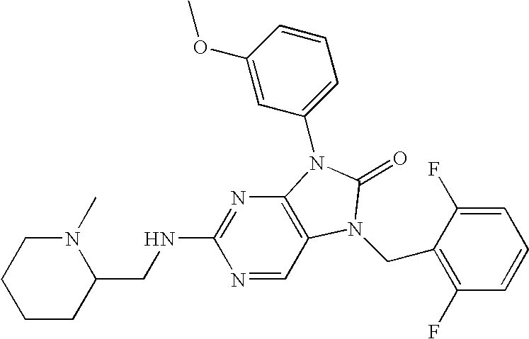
C1CC(CNC2=NC3=C(C=N2)N(CC2=C(F)C=CC=C2F)C(=O)N3C2=CC=CC(OC)=C2)N(C)CC1
